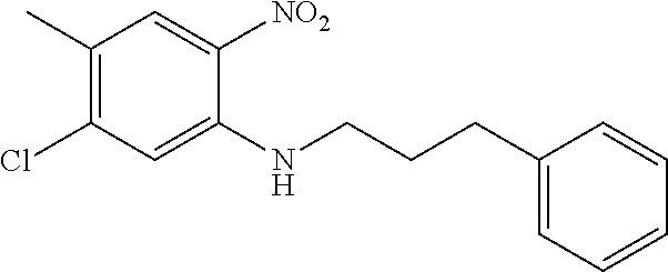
C1(C)=C(Cl)C=C(NCCCC2=CC=CC=C2)C([NO2])=C1
